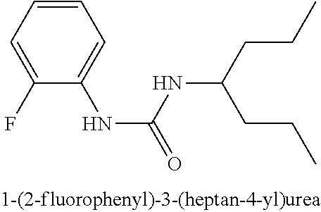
C1(NC(=O)NC(CCC)CCC)=CC=CC=C1F
